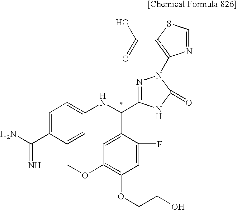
NC(C1=CC=C(NC(C2=CC(OC)=C(OCCO)C=C2F)C2=NN(C3=C(C(O)=O)SC=N3)C(=O)N2)C=C1)=N
